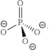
O=P([O-])([O-])[O-]
